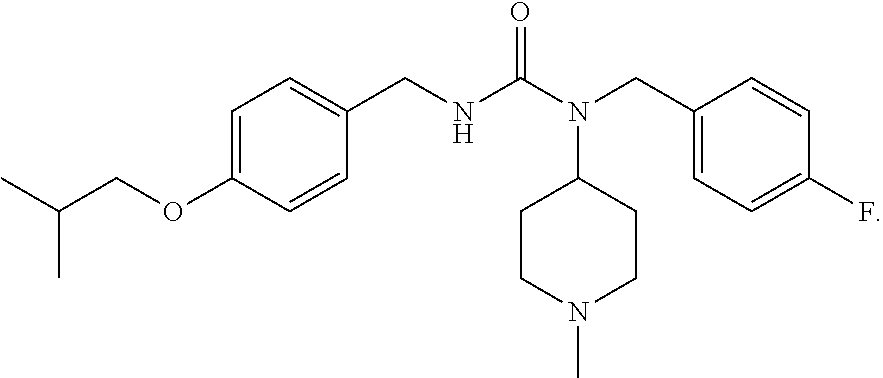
N1(C)CCC(N(C(NCC2=CC=C(OCC(C)C)C=C2)=O)CC2=CC=C(F)C=C2)CC1
